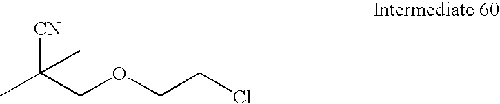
CC(COCCCl)([CN])C
